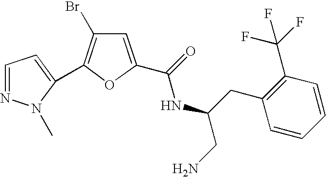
C1=C(C(=O)NC(CN)CC2=C(C(F)(F)F)C=CC=C2)OC(C2=CC=NN2C)=C1Br
